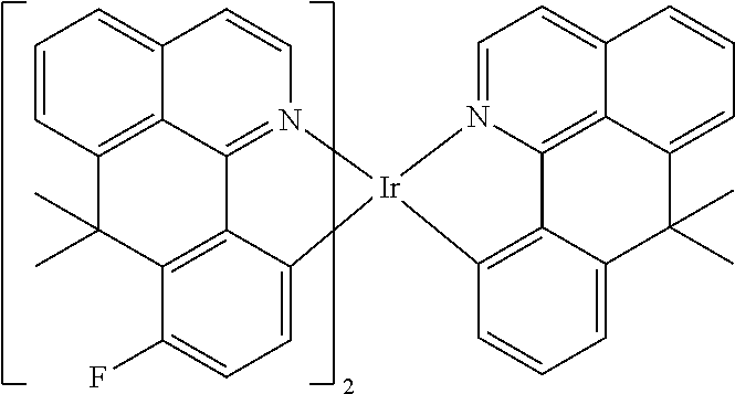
C1=C2C3=C(C(F)=C1)C(C)(C)C1=C4C3=N(C=CC4=CC=C1)[Ir]21N2=CC=C3C4=C2C2=C1C=CC=C2C(C)(C)C4=CC=C3
